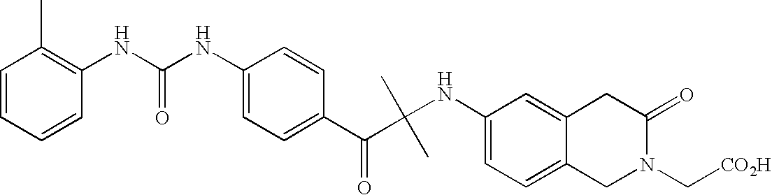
C1(NC(NC2=C(C)C=CC=C2)=O)=CC=C(C(=O)C(C)(C)NC2=CC=C3C(=C2)CC(=O)N(C[CO2H])C3)C=C1
